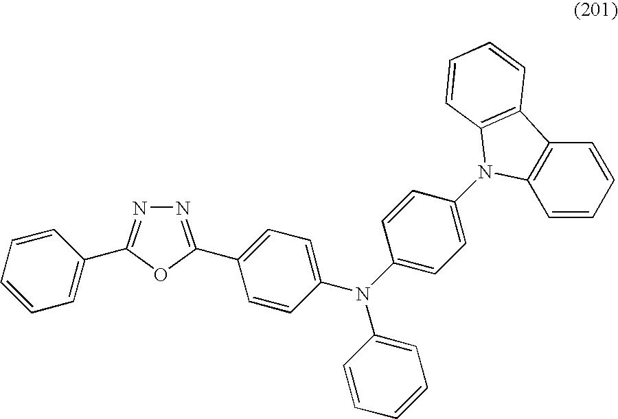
N1=C(C2=CC=C(N(C3=CC=C(N4C5=C(C=CC=C5)C5=C4C=CC=C5)C=C3)C3=CC=CC=C3)C=C2)OC(C2=CC=CC=C2)=N1
